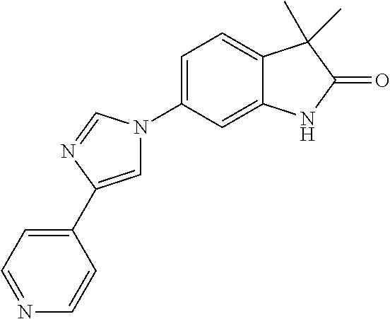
C1=C(C2=CC=NC=C2)N=CN1C1=CC=C2C(=C1)NC(=O)C2(C)C
